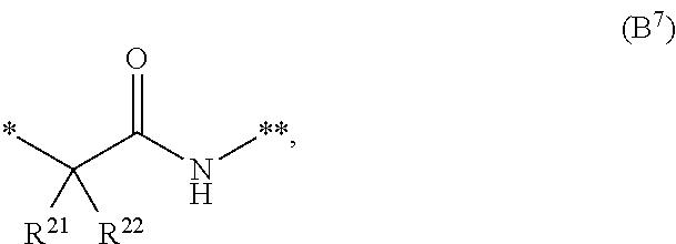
*C(C(N[**])=O)([R21])[R22]
